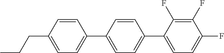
C1=CC(C2=CC=C(C3=CC=C(F)C(F)=C3F)C=C2)=CC=C1CCC
